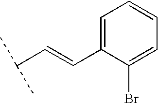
C(C(C)C)=CC1=CC=CC=C1Br
